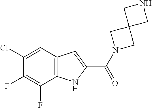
C12=C(C=C(Cl)C(F)=C1F)C=C(C(=O)N1CC3(C1)CNC3)N2
